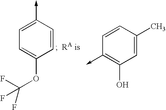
C1=C(OC(F)(F)F)C=CC(->C)=C1.C1(->C)=C(O)C=C(C)C=C1
